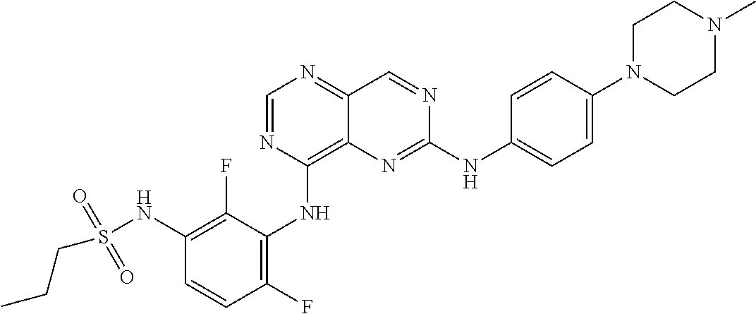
C1=NC(NC2=C(F)C=CC(NS(CCC)(=O)=O)=C2F)=C2C(=N1)C=NC(NC1=CC=C(N3CCN(C)CC3)C=C1)=N2
